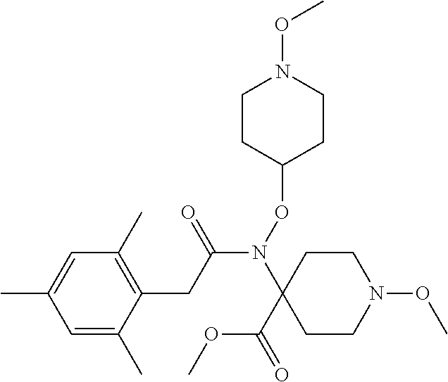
C1=C(C)C=C(C)C(CC(N(C2(C(OC)=O)CCN(OC)CC2)OC2CCN(OC)CC2)=O)=C1C
